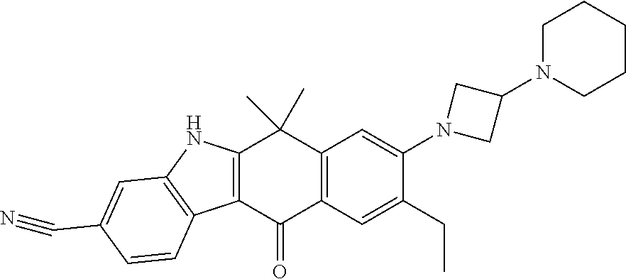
C12=C(C(=O)C3=C(C1(C)C)C=C(N1CC(N4CCCCC4)C1)C(CC)=C3)C1=C(N2)C=C(C#N)C=C1
